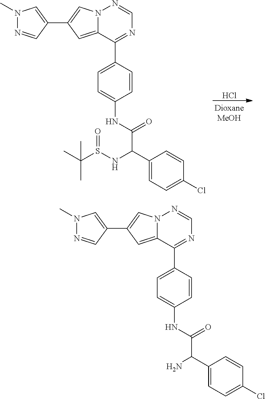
Cl.N12C(=CC(C3=CN(C)N=C3)=C1)C(C1=CC=C(NC(C(NS(=O)C(C)(C)C)C3=CC=C(Cl)C=C3)=O)C=C1)=NC=N2.N12C(=CC(C3=CN(C)N=C3)=C1)C(C1=CC=C(NC(C(N)C3=CC=C(Cl)C=C3)=O)C=C1)=NC=N2
